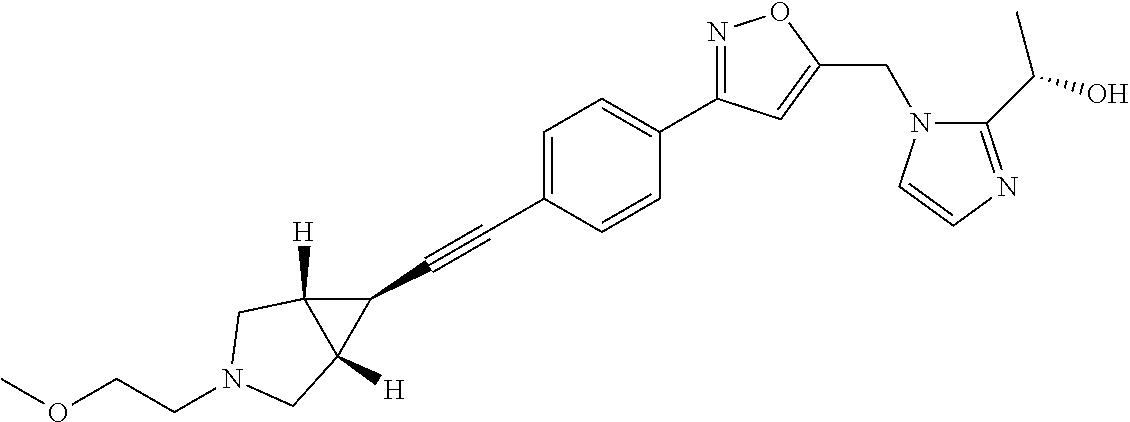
C1=C(C#CC2C3([H])C2([H])CN(CCOC)C3)C=CC(C2=NOC(CN3C(C(O)C)=NC=C3)=C2)=C1
